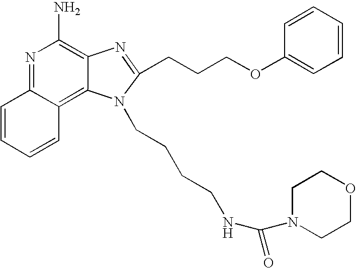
C1=CC=CC2=C3C(=C(N)N=C12)N=C(CCCOC1=CC=CC=C1)N3CCCCNC(N1CCOCC1)=O
